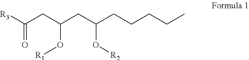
[R3]C(CC(CC(CCCCC)O[R2])O[R1])=O
